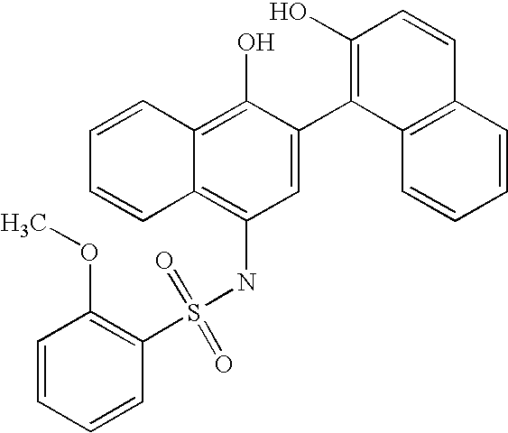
S(NC1=C2C(=C(O)C(C3=C(O)C=CC4=C3C=CC=C4)=C1)C=CC=C2)(=O)(=O)C1=C(OC)C=CC=C1
